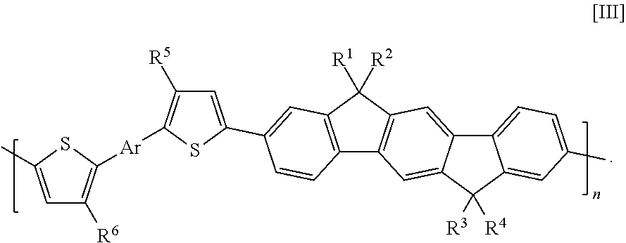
C1=C(C2=CC3=C(C4=C(C3([R1])[R2])C=C3C(=C4)C([R3])([R4])C4=CC(C)=CC=C34)C=C2)SC([Ar]C2=C([R6])C=C(C)S2)=C1[R5]
